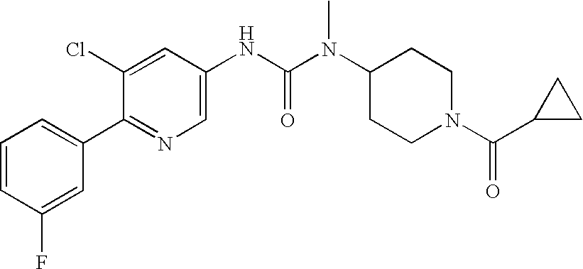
C1=CC(F)=CC(C2=NC=C(NC(N(C3CCN(C(=O)C4CC4)CC3)C)=O)C=C2Cl)=C1
